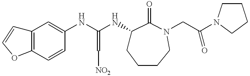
C12=C(C=CC(NC(NC3CCCCN(CC(N4CCCC4)=O)C3=O)=C[NO2])=C1)OC=C2
